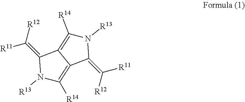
[R11]C(=C1N([R13])C([R14])=C2C1=C([R14])N([R13])C2=C([R12])[R11])[R12]
